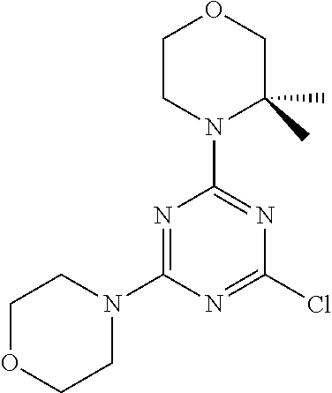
N1=C(N2CCOCC2)N=C(Cl)N=C1N1C(C)(C)COCC1
